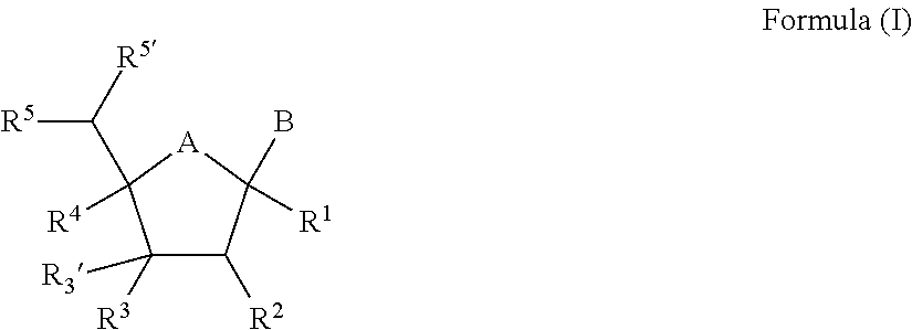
C1([R3])([R3])C([R2])C([R1])(B)[A]C1(C([R5])[R5])[R4]
